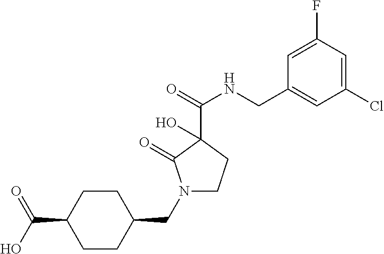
N1(CC2CCC(C(=O)O)CC2)CCC(C(NCC2=CC(Cl)=CC(F)=C2)=O)(O)C1=O
